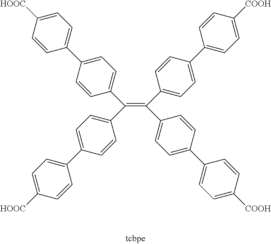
C(=C(C1=CC=C(C2=CC=C([COOH])C=C2)C=C1)C1=CC=C(C2=CC=C([COOH])C=C2)C=C1)(C1=CC=C(C2=CC=C([HOOC])C=C2)C=C1)C1=CC=C(C2=CC=C([HOOC])C=C2)C=C1
